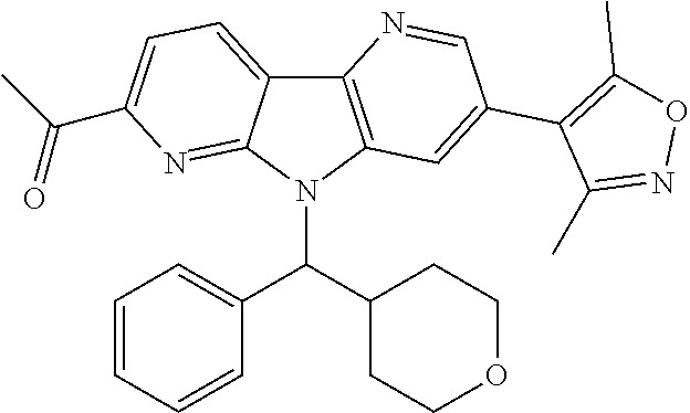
C12=C(N(C(C3=CC=CC=C3)C3CCOCC3)C3=NC(C(C)=O)=CC=C13)C=C(C1=C(C)ON=C1C)C=N2
